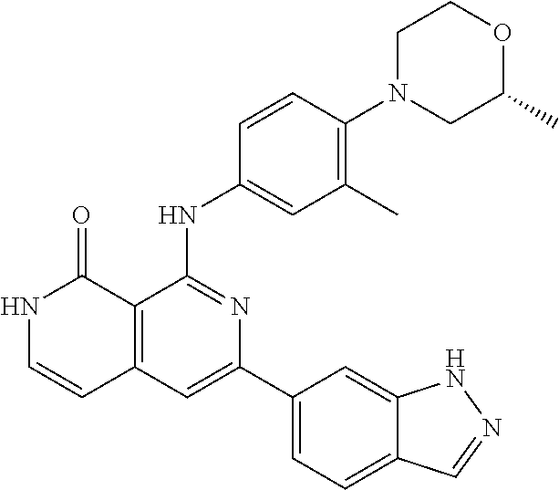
C1=CC(NC2=NC(C3=CC=C4C(=C3)NN=C4)=CC3=C2C(=O)NC=C3)=CC(C)=C1N1CC(C)OCC1
